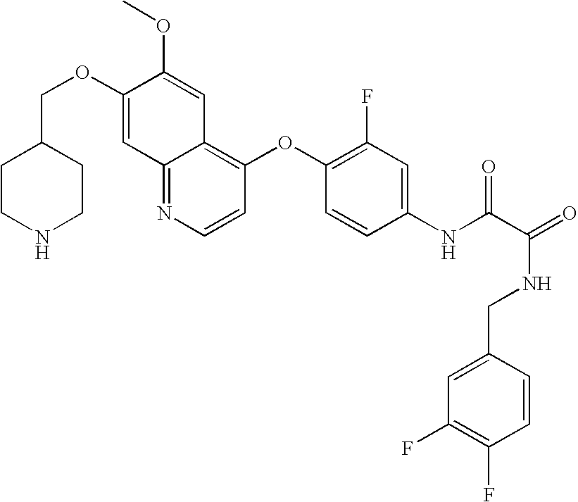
C(OC1=CC2=NC=CC(OC3=C(F)C=C(NC(C(NCC4=CC(F)=C(F)C=C4)=O)=O)C=C3)=C2C=C1OC)C1CCNCC1
